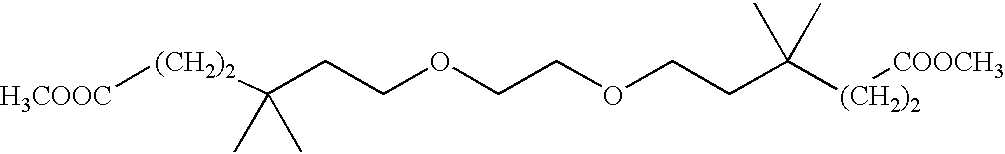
[H3COOC][(CH2)2]C(CCOCCOCCC([(CH2)2][COOCH3])(C)C)(C)C
